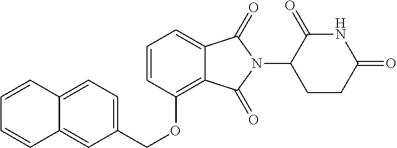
C12=CC=C(COC3=C4C(=CC=C3)C(=O)N(C3CCC(=O)NC3=O)C4=O)C=C1C=CC=C2
